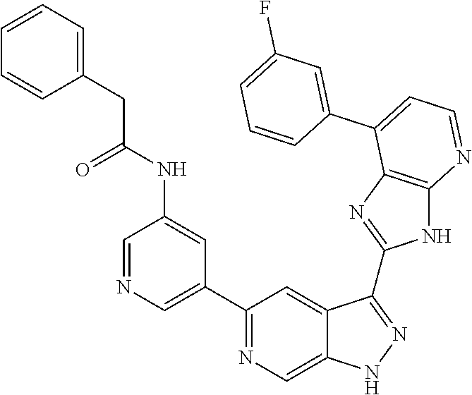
C1=NC=C(C2=NC=C3C(=C2)C(C2=NC4=C(N2)N=CC=C4C2=CC(F)=CC=C2)=NN3)C=C1NC(CC1=CC=CC=C1)=O
